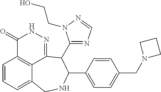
C1=CC=C2C3=C1C(=O)NN=C3C(C1=NC=NN1CCO)C(C1=CC=C(CN3CCC3)C=C1)NC2
